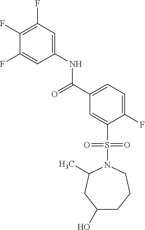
C1(F)=C(F)C=C(NC(C2=CC=C(F)C(S(=O)(=O)N3C(C)CC(O)CCC3)=C2)=O)C=C1F
